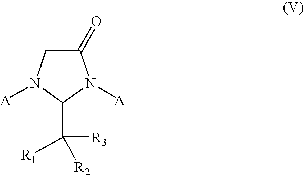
C1(=O)CN([A])C(C([R1])([R2])[R3])N1[A]
